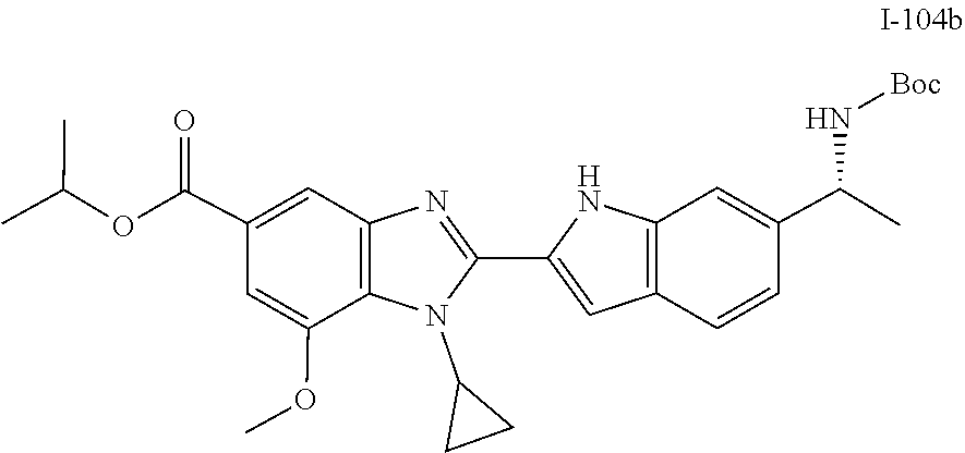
COC1=CC(C(OC(C)C)=O)=CC2=C1N(C1CC1)C(C1=CC3=C(C=C(C(C)N[Boc])C=C3)N1)=N2
